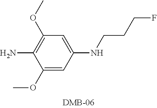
C1(OC)=C(N)C(OC)=CC(NCCCF)=C1
